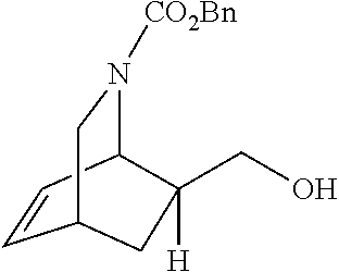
C1=CC2N([CO2Bn])CC1CC2(CO)[H]
